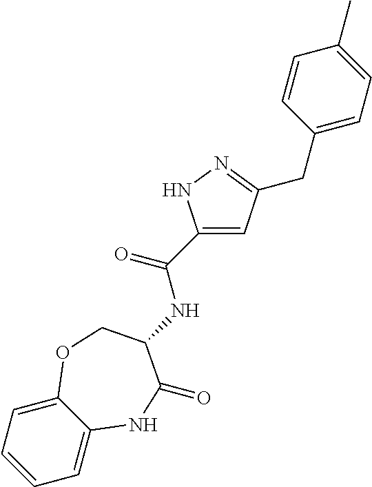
C1=C2C(=CC=C1)OCC(NC(C1=CC(CC3=CC=C(C)C=C3)=NN1)=O)C(=O)N2
